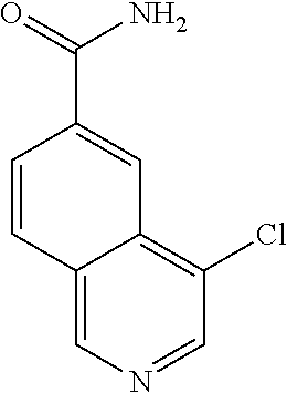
C1=CC2=CN=CC(Cl)=C2C=C1C(N)=O
